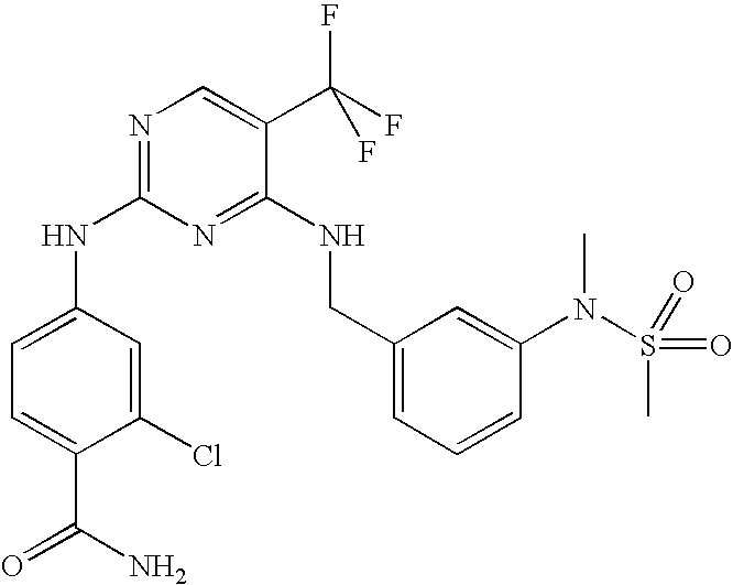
C1(NC2=NC=C(C(F)(F)F)C(NCC3=CC=CC(N(C)S(=O)(=O)C)=C3)=N2)=CC=C(C(N)=O)C(Cl)=C1
